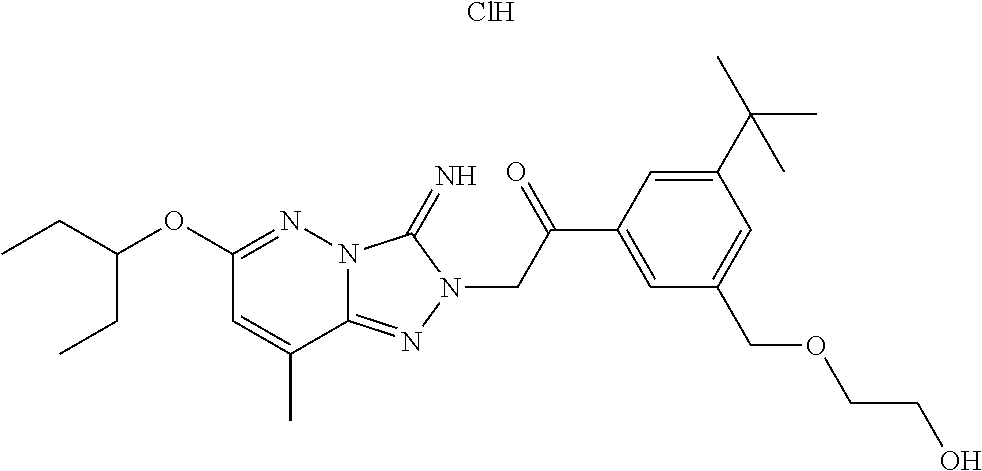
C1(OC(CC)CC)=NN2C(=NN(CC(C3=CC(COCCO)=CC(C(C)(C)C)=C3)=O)C2=N)C(C)=C1.Cl
